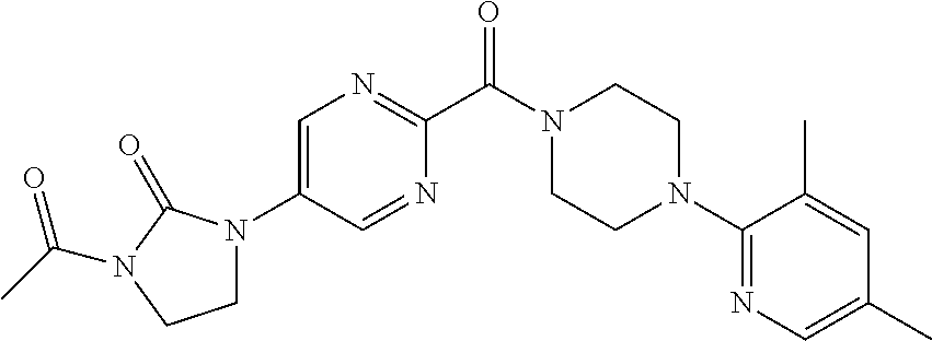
C1=C(N2CCN(C(C)=O)C2=O)C=NC(C(N2CCN(C3=NC=C(C)C=C3C)CC2)=O)=N1
